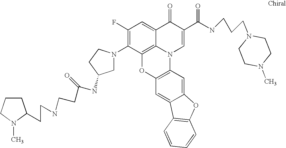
C1(F)=C(N2CC(NC(CCNCCC3CCCN3C)=O)CC2)C2=C3C(=C1)C(=O)C(C(NCCCN1CCN(C)CC1)=O)=CN3C1=C(O2)C=C2C(=C1)OC1=C2C=CC=C1
